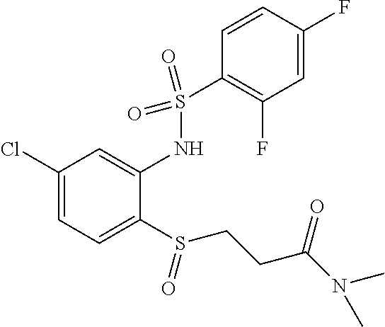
C1(Cl)=CC=C(S(CCC(=O)N(C)C)=O)C(NS(C2=C(F)C=C(F)C=C2)(=O)=O)=C1
